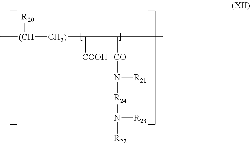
C[(CH]([R20])[CH2)]C([COOH])C([CO]N([R21])[R24]N([R23])[R22])C
